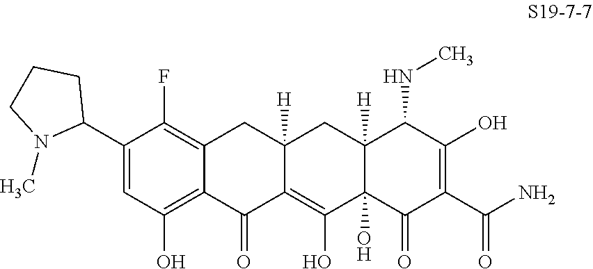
C12=C(F)C(C3CCCN3C)=CC(O)=C1C(=O)C1=C(O)C3(O)C([H])(CC1([H])C2)C(NC)C(O)=C(C(N)=O)C3=O
